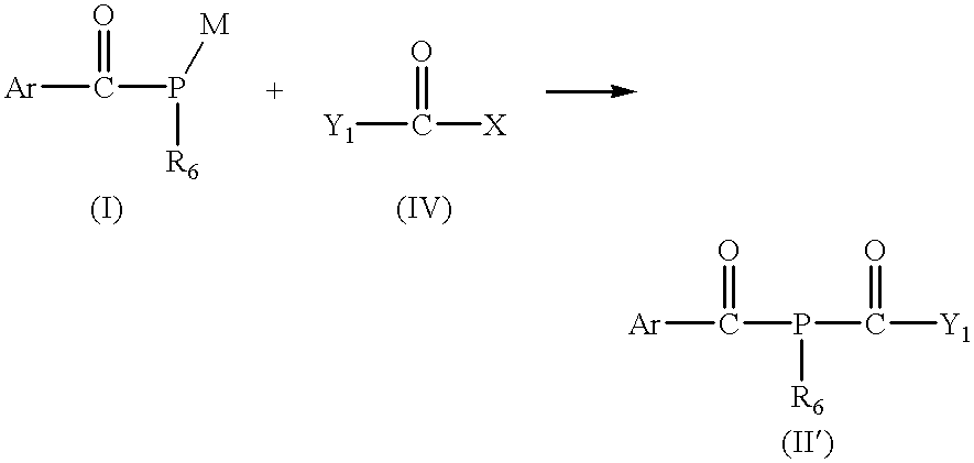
[Ar]C(P([M])[R6])=O.[Y1]C([X])=O.[Ar]C(P(C([Y1])=O)[R6])=O
